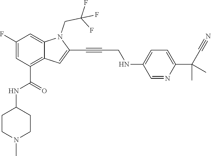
C1=C(F)C=C2C(=C1C(NC1CCN(C)CC1)=O)C=C(C#CCNC1=CC=C(C(C#N)(C)C)N=C1)N2CC(F)(F)F
